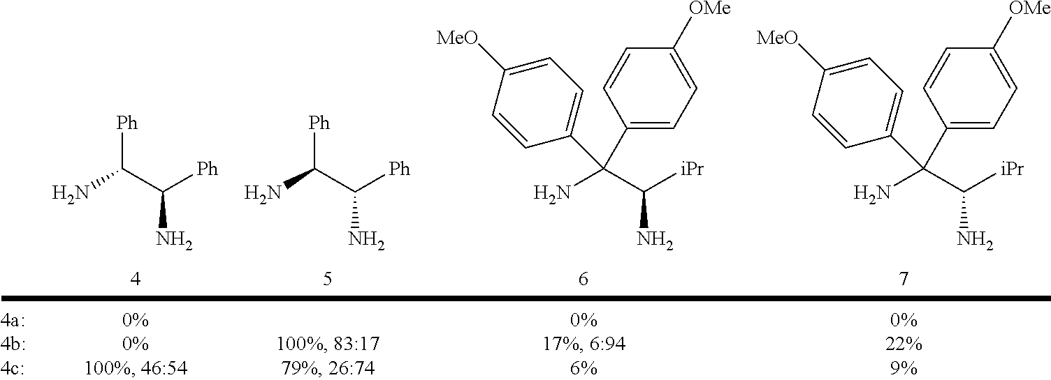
C(C([Ph])N)(N)[Ph].C(C([Ph])N)(N)[Ph].C(C([iPr])N)(N)(C1=CC=C([OMe])C=C1)C1=CC=C([OMe])C=C1.C(C([iPr])N)(N)(C1=CC=C([OMe])C=C1)C1=CC=C([OMe])C=C1
